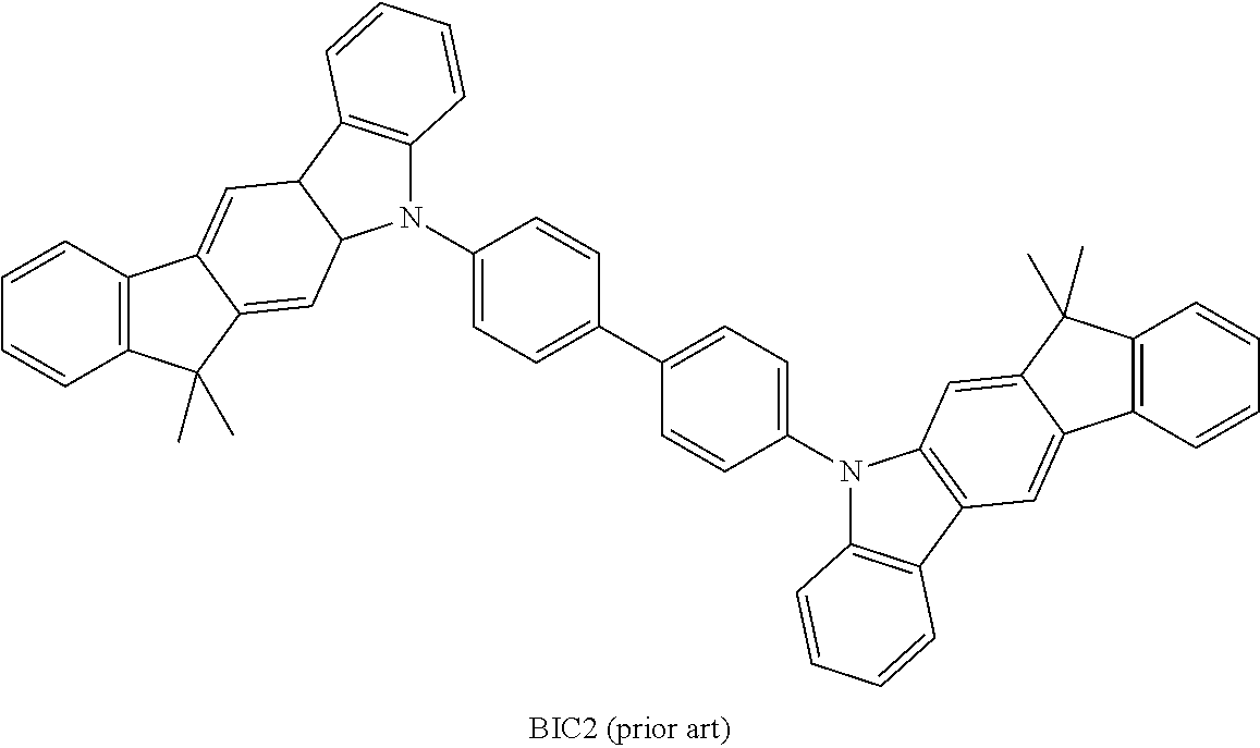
N1(C2=CC=C(C3=CC=C(N4C5=C(C6=C4C=C4C(=C6)C6=C(C4(C)C)C=CC=C6)C=CC=C5)C=C3)C=C2)C2=C(C3C1C=C1C(=C3)C3=C(C1(C)C)C=CC=C3)C=CC=C2
